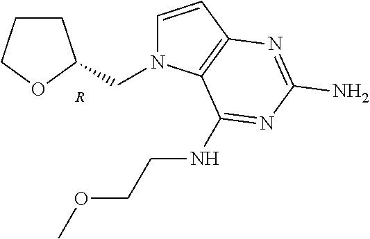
C1=CC2=C(N1CC1CCCO1)C(NCCOC)=NC(N)=N2.[R]
